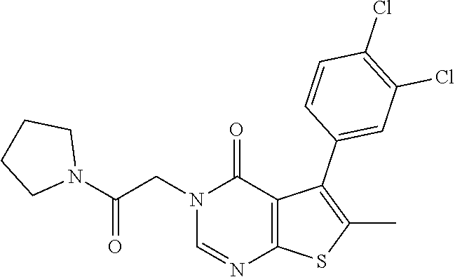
C1=NC2=C(C(=O)N1CC(N1CCCC1)=O)C(C1=CC(Cl)=C(Cl)C=C1)=C(C)S2
